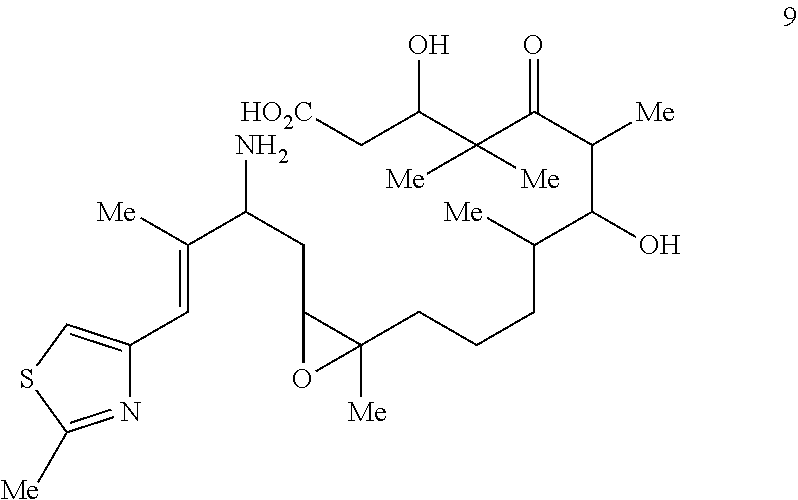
C(N)(CC1C(CCCC(C(C(C(C(C(C[HO2C])O)([Me])[Me])=O)[Me])O)[Me])([Me])O1)C([Me])=CC1=CSC([Me])=N1
